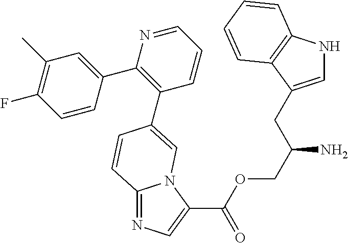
C12=NC=C(C(=O)OCC(N)CC3=CNC4=C3C=CC=C4)N1C=C(C1=C(C3=CC(C)=C(F)C=C3)N=CC=C1)C=C2
